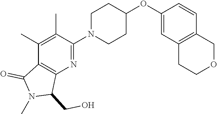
C1(C)=C(C)C(N2CCC(OC3=CC4=C(C=C3)COCC4)CC2)=NC2=C1C(=O)N(C)C2CO
